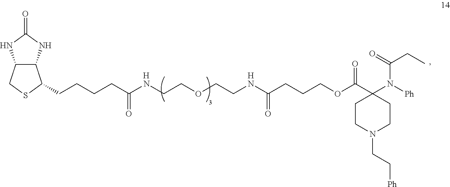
[H].C12C(CSC1CCCCC(NCCOCCNC(CCCOC(C1(N([Ph])C(=O)CC)CCN(CC[Ph])CC1)=O)=O)=O)NC(=O)N2.[H]
